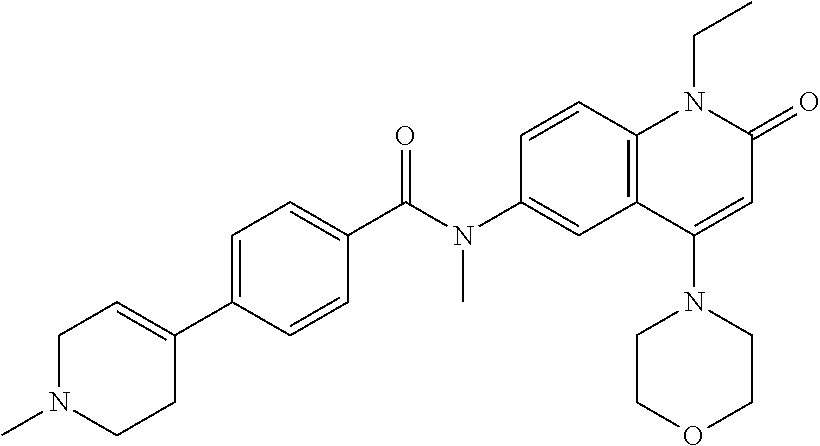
N(C1=CC2=C(C=C1)N(CC)C(=O)C=C2N1CCOCC1)(C(C1=CC=C(C2=CCN(C)CC2)C=C1)=O)C
